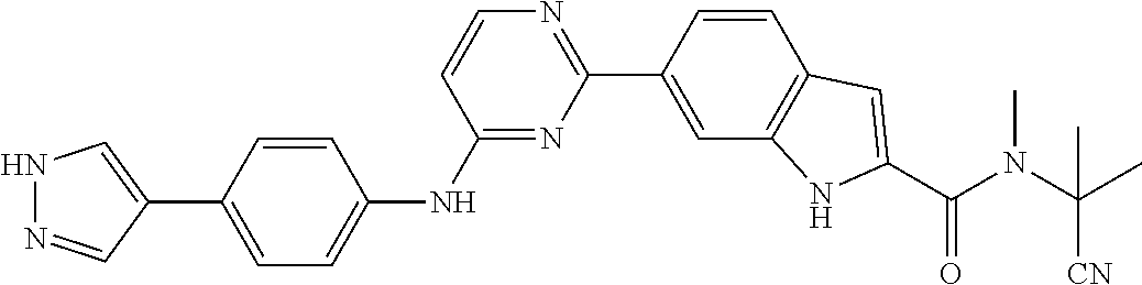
N1N=CC(C2=CC=C(NC3=NC(C4=CC5=C(C=C4)C=C(C(N(C)C([CN])(C)C)=O)N5)=NC=C3)C=C2)=C1
